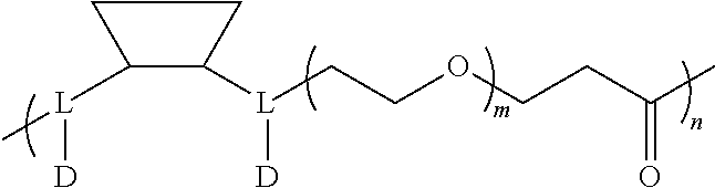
[L](C1C([L](CCOCCC(C)=O)[D])CC1)([D])C
